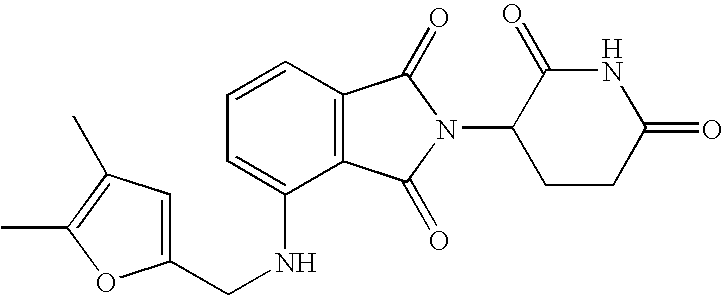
C1(CNC2=CC=CC3=C2C(=O)N(C2CCC(=O)NC2=O)C3=O)=CC(C)=C(C)O1
